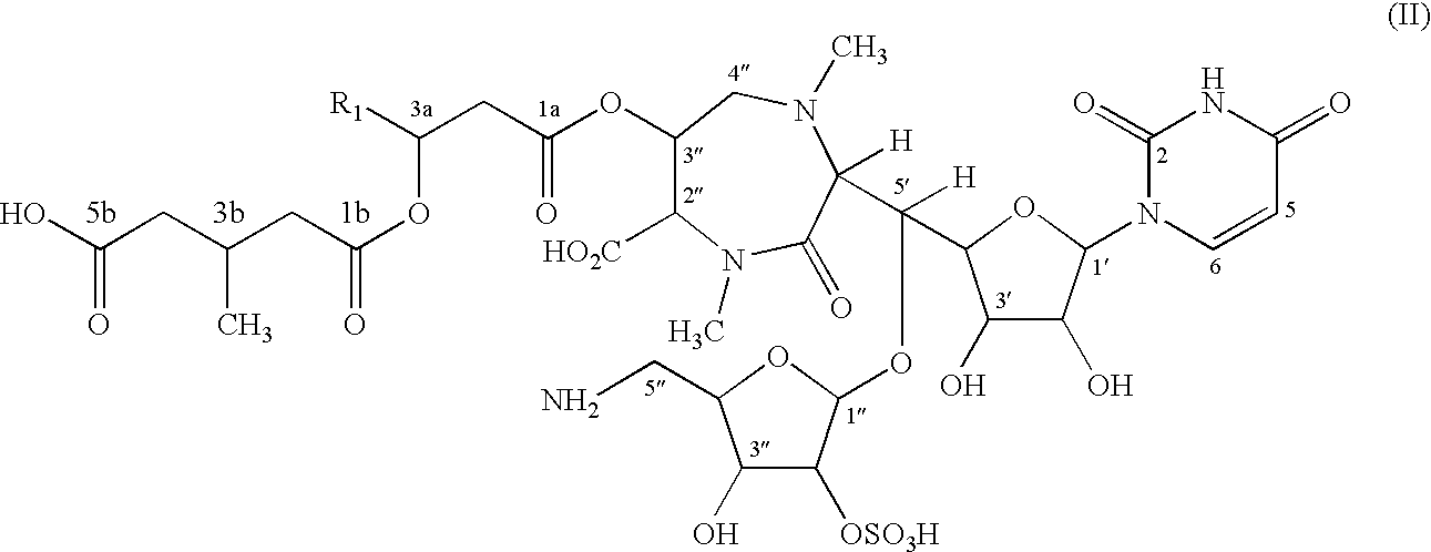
C1(OC(CC([R1])OC(=O)CC(CC(O)=O)C)=O)C([HO2C])N(C)C(=O)C([H])(C([H])(C2C(O)C(O)C(N3C=CC(=O)NC3=O)O2)OC2C([OSO3H])C(O)C(CN)O2)N(C)C1
